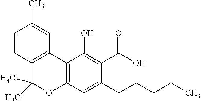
C1=CC2=C(C=C1C)C1=C(OC2(C)C)C=C(CCCCC)C(C(O)=O)=C1O
